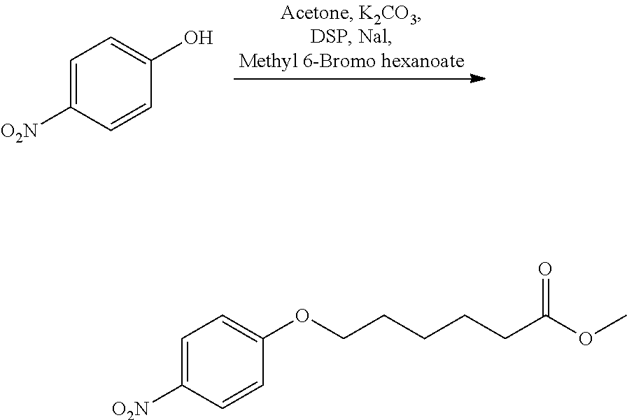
C1=C([O2N])C=CC(O)=C1.C1=C([O2N])C=CC(OCCCCCC(OC)=O)=C1
